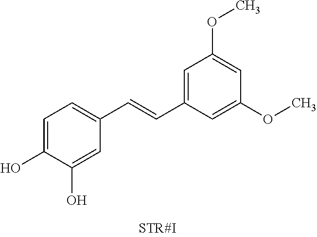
C1=C(O)C(O)=CC(C=CC2=CC(OC)=CC(OC)=C2)=C1
